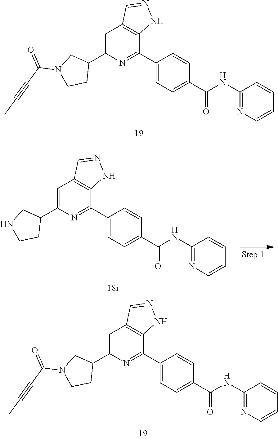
C1(C2=CC3=C(C(C4=CC=C(C(=O)NC5=NC=CC=C5)C=C4)=N2)NN=C3)CN(C(C#CC)=O)CC1.C1(C2=CC3=C(C(C4=CC=C(C(=O)NC5=NC=CC=C5)C=C4)=N2)NN=C3)CNCC1.C1(C2=CC3=C(C(C4=CC=C(C(=O)NC5=NC=CC=C5)C=C4)=N2)NN=C3)CN(C(C#CC)=O)CC1
